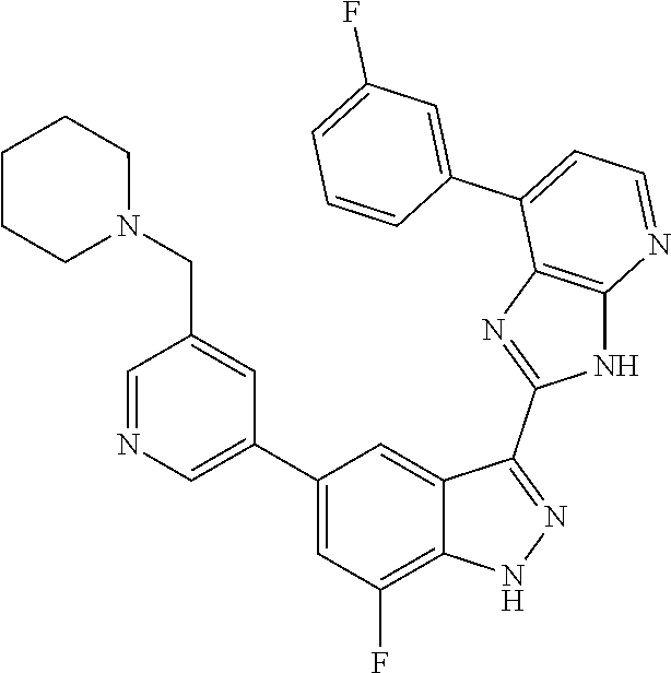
C1=NC=C(C2=CC(F)=C3C(=C2)C(C2=NC4=C(N2)N=CC=C4C2=CC(F)=CC=C2)=NN3)C=C1CN1CCCCC1
